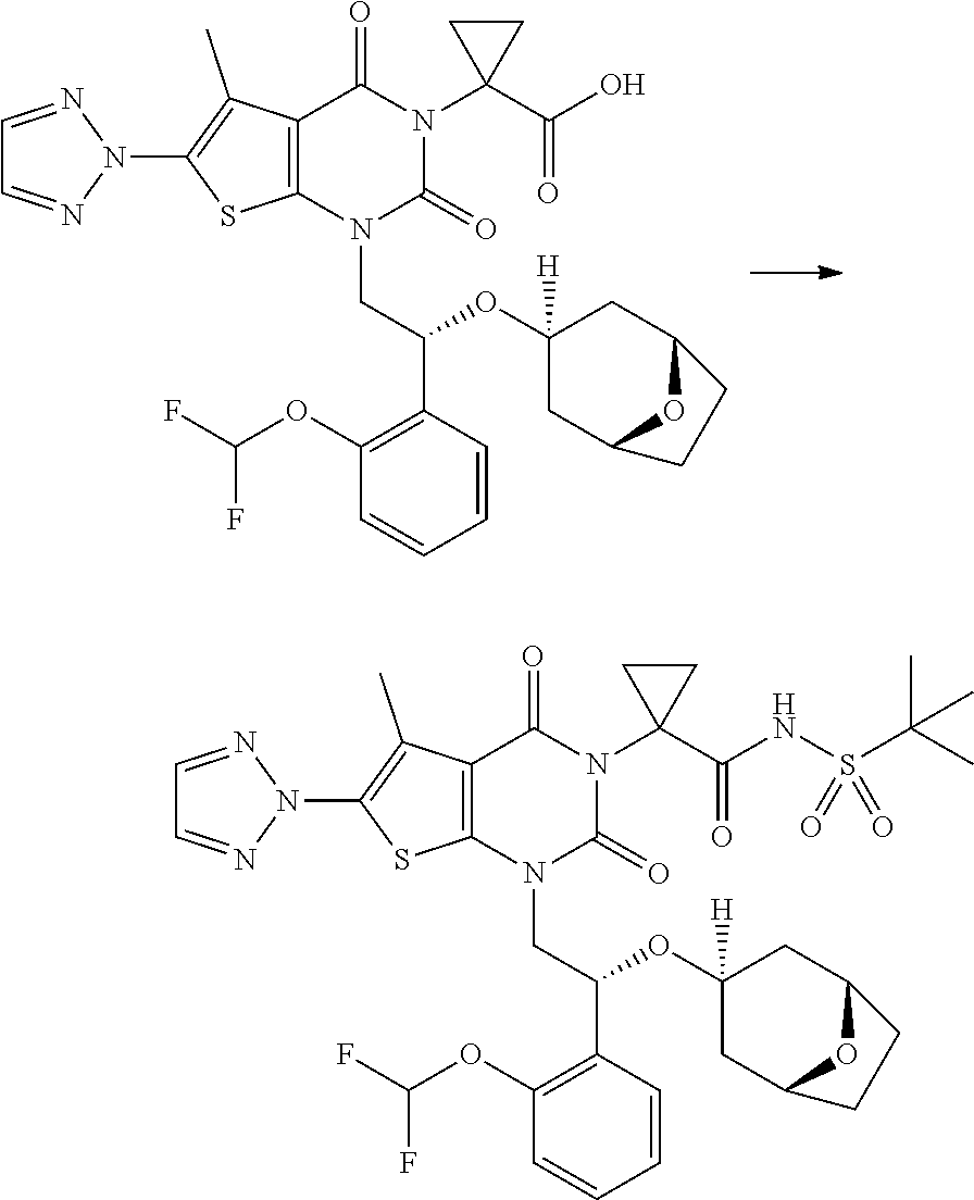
N1(C2=C(C)C3=C(S2)N(CC(C2=C(OC(F)F)C=CC=C2)OC2([H])CC4OC(C2)CC4)C(=O)N(C2(C(NS(C(C)(C)C)(=O)=O)=O)CC2)C3=O)N=CC=N1.N1(C2=C(C)C3=C(S2)N(CC(C2=C(OC(F)F)C=CC=C2)OC2([H])CC4OC(C2)CC4)C(=O)N(C2(C(O)=O)CC2)C3=O)N=CC=N1
